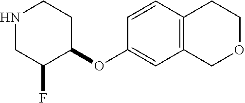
N1CC(F)C(OC2=CC3=C(C=C2)CCOC3)CC1
